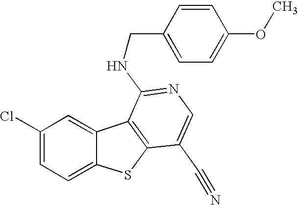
C1(Cl)=CC=C2C(=C1)C1=C(S2)C(C#N)=CN=C1NCC1=CC=C(OC)C=C1
